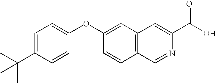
C1=C(C(C)(C)C)C=CC(OC2=CC3=C(C=C2)C=NC(C(O)=O)=C3)=C1
